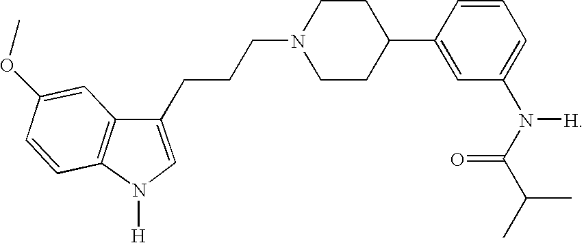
C12=C(N([H])C=C1CCCN1CCC(C3=CC(N(C(C(C)C)=O)[H])=CC=C3)CC1)C=CC(OC)=C2
